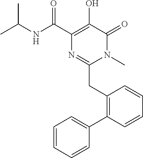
N1(C)C(=O)C(O)=C(C(NC(C)C)=O)N=C1CC1=C(C2=CC=CC=C2)C=CC=C1
